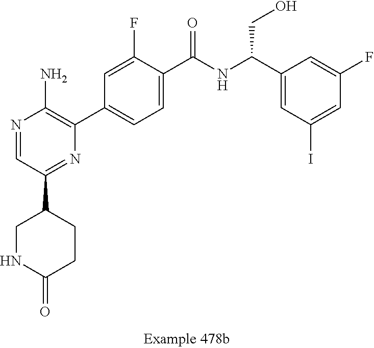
N1=CC(C2CNC(=O)CC2)=NC(C2=CC=C(C(=O)NC(C3=CC(I)=CC(F)=C3)CO)C(F)=C2)=C1N
